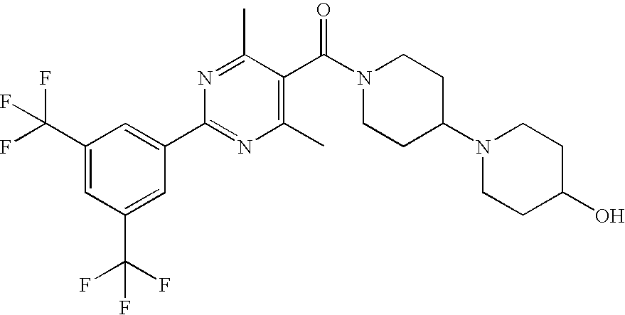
C1(C(F)(F)F)=CC(C(F)(F)F)=CC(C2=NC(C)=C(C(N3CCC(N4CCC(O)CC4)CC3)=O)C(C)=N2)=C1
